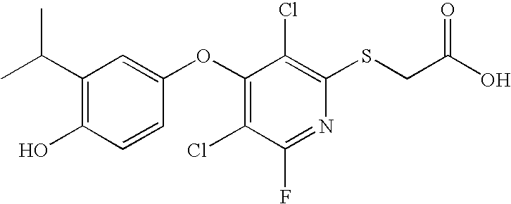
C1(C(C)C)=C(O)C=CC(OC2=C(Cl)C(F)=NC(SCC(O)=O)=C2Cl)=C1
